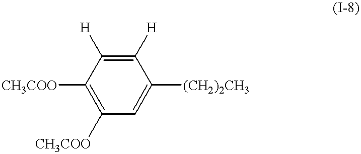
C1([CH3COO])=C([CH3COO])C=C([(CH2)2CH3])C([H])=C1[H]
